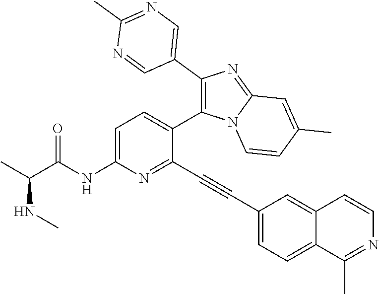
C1=C(NC(C(C)NC)=O)N=C(C#CC2=CC=C3C(=C2)C=CN=C3C)C(C2=C(C3=CN=C(C)N=C3)N=C3N2C=CC(C)=C3)=C1
